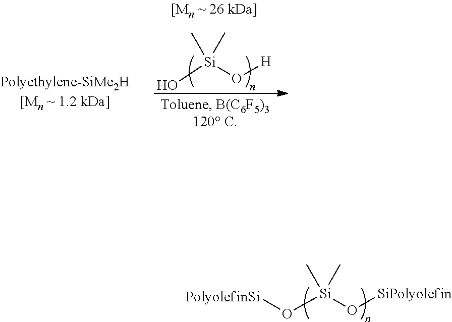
O([Si](O[SiPolyolefin])(C)C)[PolyolefinSi].O[Si](O[H])(C)C
